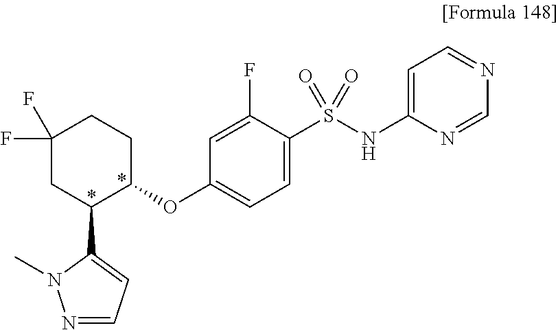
C1(F)(F)CC(C2=CC=NN2C)C(OC2=CC=C(S(NC3=CC=NC=N3)(=O)=O)C(F)=C2)CC1
